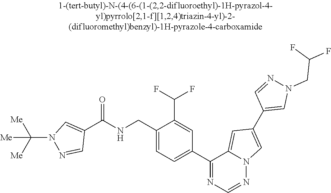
C1(C(NCC2=CC=C(C3=NC=NN4C3=CC(C3=CN(CC(F)F)N=C3)=C4)C=C2C(F)F)=O)=CN(C([Me])([Me])[Me])N=C1
